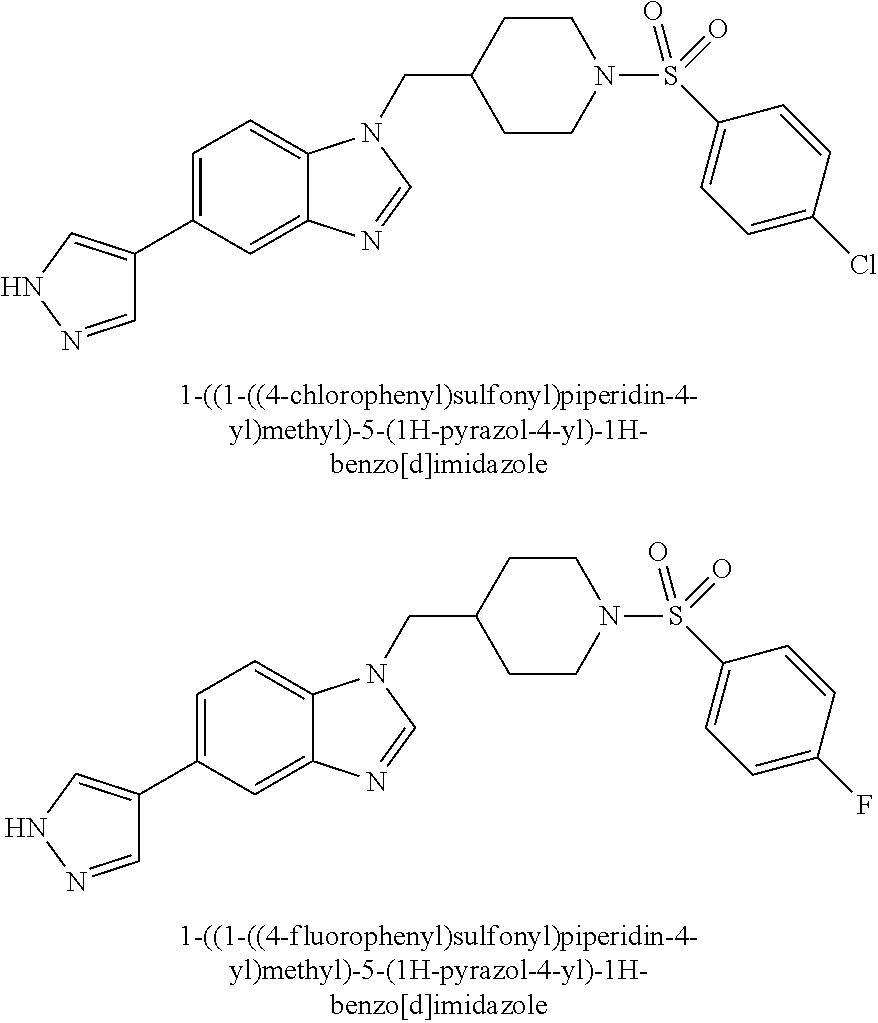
C1=NNC=C1C1=CC=C2C(=C1)N=CN2CC1CCN(S(C2=CC=C(Cl)C=C2)(=O)=O)CC1.C1=NNC=C1C1=CC=C2C(=C1)N=CN2CC1CCN(S(C2=CC=C(F)C=C2)(=O)=O)CC1
